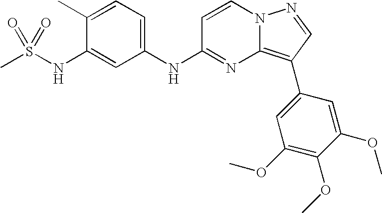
C1(C)=CC=C(NC2=NC3=C(C4=CC(OC)=C(OC)C(OC)=C4)C=NN3C=C2)C=C1NS(C)(=O)=O
